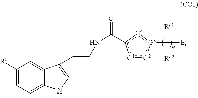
C1([R5])=CC=C2C(=C1)C(CCNC(=O)c1[G1]:[G2]:[G3](C([E])([Rc1])[Rc2]):[G4]1)=CN2
